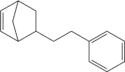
C1C2C=CC(C1CCC1=CC=CC=C1)C2
